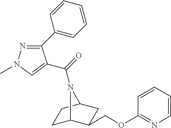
C1C2C(COC3=NC=CC=C3)CC(C1)N2C(=O)C1=CN(C)N=C1C1=CC=CC=C1
